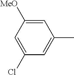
C1(Cl)=CC([MeO])=CC(C)=C1
